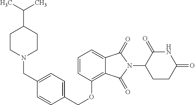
C(OC1=C2C(=CC=C1)C(=O)N(C1C(=O)NC(=O)CC1)C2=O)C1=CC=C(CN2CCC(C(C)C)CC2)C=C1
